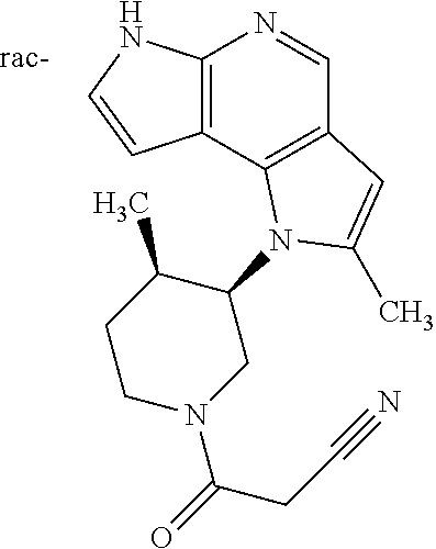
C12=C(NC=C1)N=CC1=C2N(C2C(C)CCN(C(CC#N)=O)C2)C(C)=C1
